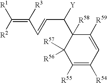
C1([R55])=C([R54])C=C([R59])C(C([Y])C=CC(=C([R1])[R2])[R3])([R58])C1([R57])[R56]
